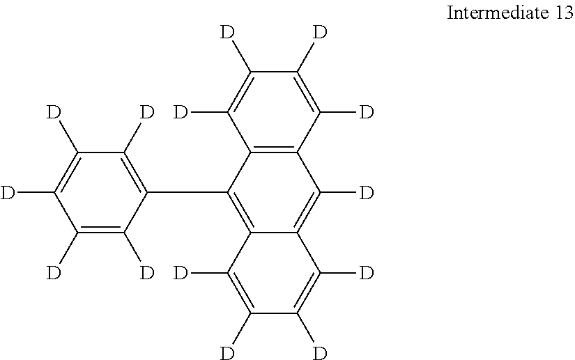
C12=C(C([D])=C([D])C([D])=C1[D])C([D])=C1C(=C2C2=C([D])C([D])=C([D])C([D])=C2[D])C([D])=C([D])C([D])=C1[D]
